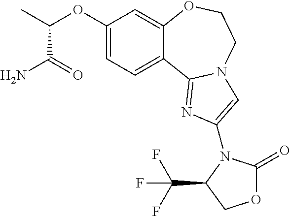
C1(OC(C)C(=O)N)=CC=C2C(=C1)OCCN1C2=NC(N2C(=O)OCC2C(F)(F)F)=C1
